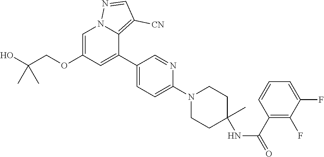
C1=C(OCC(O)(C)C)C=C(C2=CC=C(N3CCC(C)(NC(C4=C(F)C(F)=CC=C4)=O)CC3)N=C2)C2=C([CN])C=NN12
